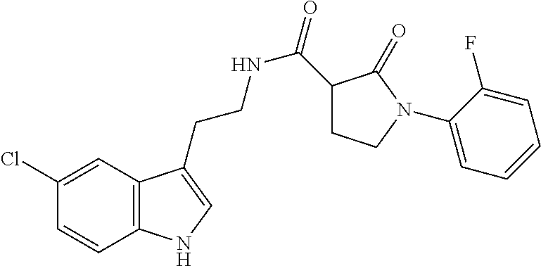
N(CCC1=CNC2=C1C=C(Cl)C=C2)C(=O)C1CCN(C2=CC=CC=C2F)C1=O
